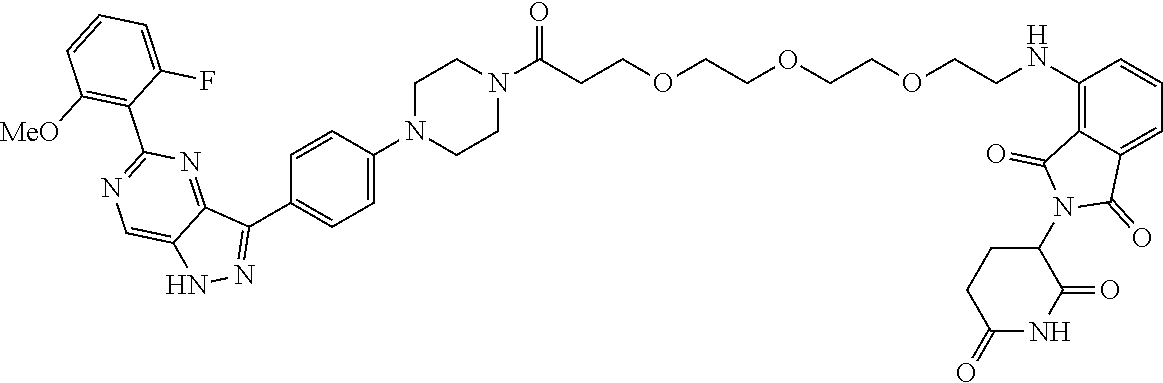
C1C(=O)NC(=O)C(N2C(=O)C3=CC=CC(NCCOCCOCCOCCC(N4CCN(C5=CC=C(C6=NNC7=CN=C(C8=C([MeO])C=CC=C8F)N=C76)C=C5)CC4)=O)=C3C2=O)C1
